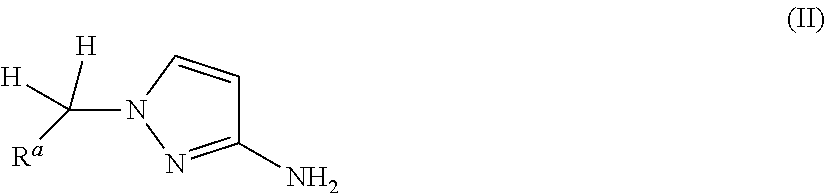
C1(N)=NN(C([H])([H])[Ra])C=C1
